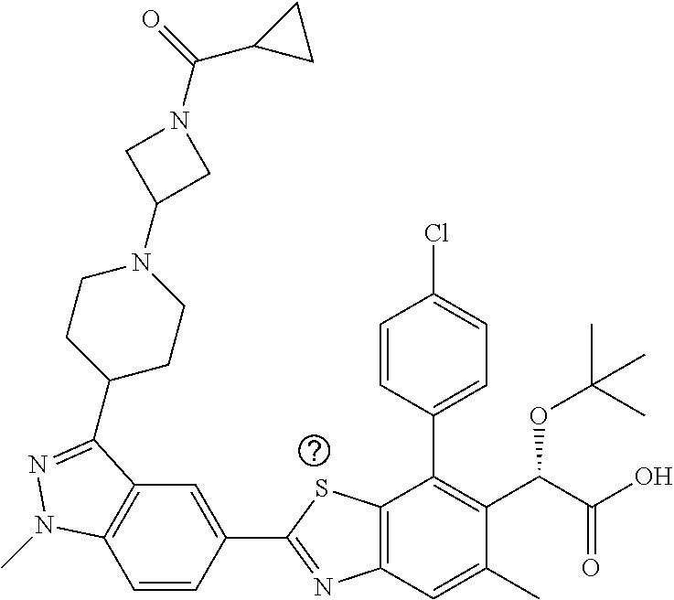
C1=CC(C2=NC3=C(S2)C(C2=CC=C(Cl)C=C2)=C(C(C(O)=O)OC(C)(C)C)C(C)=C3)=CC2=C1N(C)N=C2C1CCN(C2CN(C(C3CC3)=O)C2)CC1
